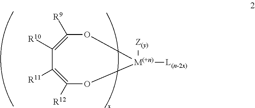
O1C([R9])=C([R10])C([R11])=C([R12])O[M(+n)]1([L(n-2x)])[Z(y)]
